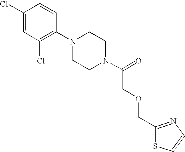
C1(Cl)=CC(Cl)=C(N2CCN(C(=O)COCC3=NC=CS3)CC2)C=C1
